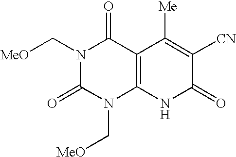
C([MeO])N1C2=C(C(=O)N(C[MeO])C1=O)C([Me])=C([CN])C(=O)N2
